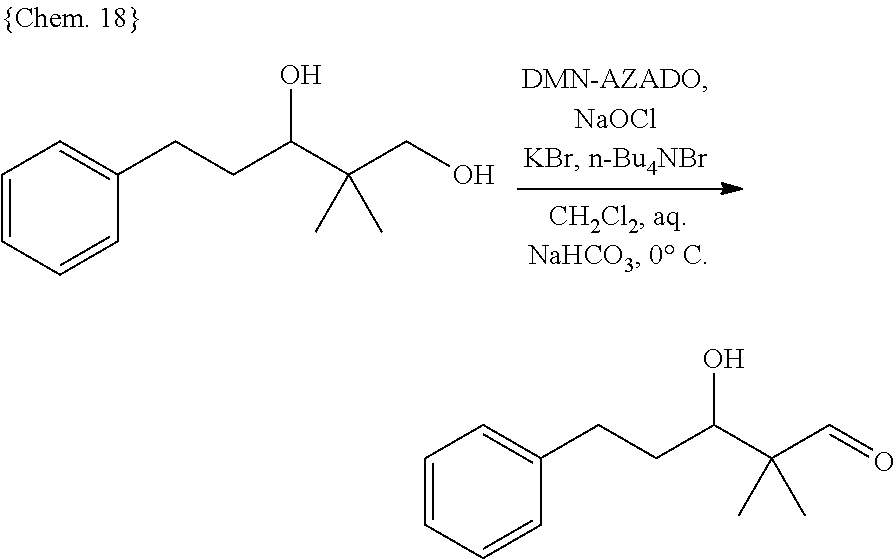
C1=CC=CC(CCC(C(CO)(C)C)O)=C1.C1=CC=CC(CCC(C(C=O)(C)C)O)=C1
